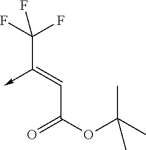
C(C(OC(C)(C)C)=O)=C(C(F)(F)F)->C
